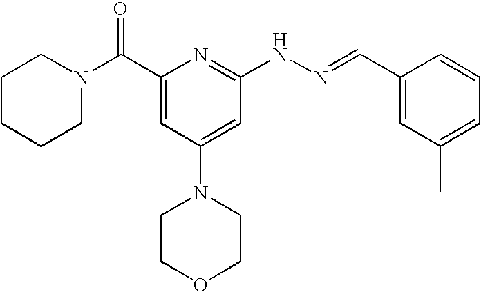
N1(C(C2=CC(N3CCOCC3)=CC(NN=CC3=CC(C)=CC=C3)=N2)=O)CCCCC1
